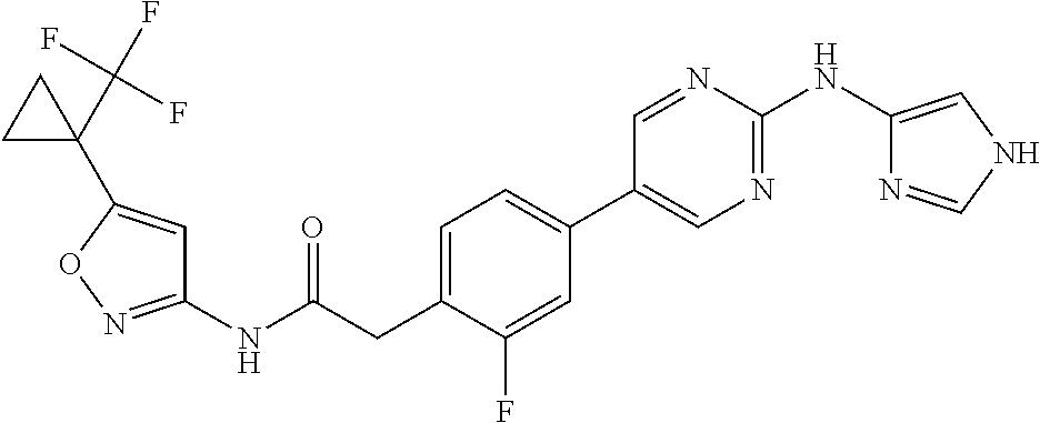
C1(NC(=O)CC2=CC=C(C3=CN=C(NC4=CNC=N4)N=C3)C=C2F)=NOC(C2(C(F)(F)F)CC2)=C1
